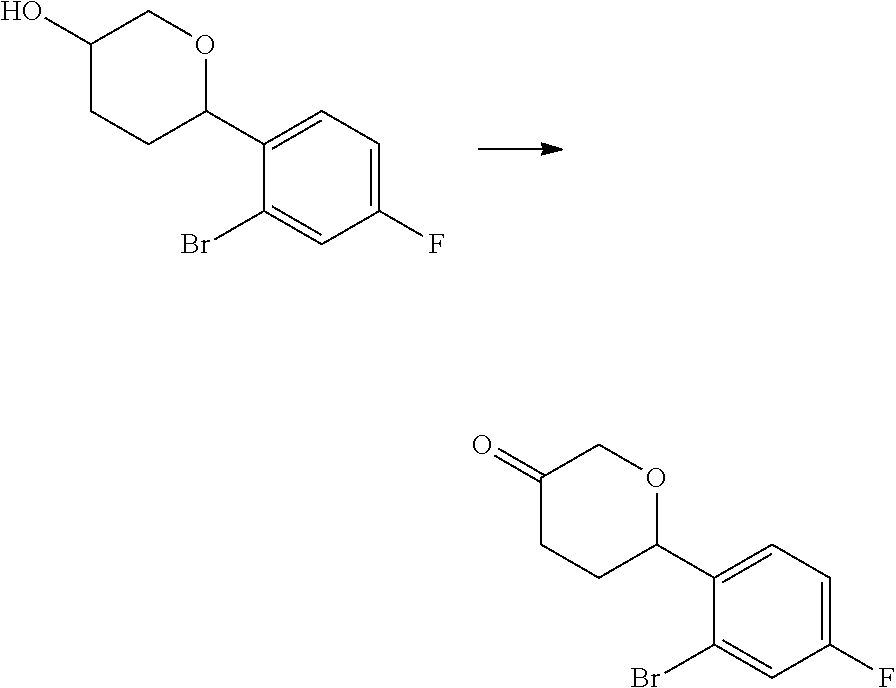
C1(Br)=CC(F)=CC=C1C1OCC(O)CC1.C1(Br)=CC(F)=CC=C1C1OCC(=O)CC1
